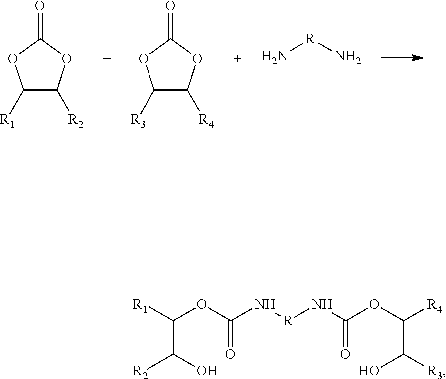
C1([R1])C([R2])OC(=O)O1.C1([R3])C([R4])OC(=O)O1.N[R]N.[R1]C(OC(N[R]NC(OC([R4])C([R3])O)=O)=O)C(O)[R2]
